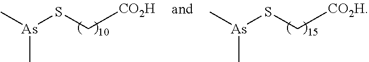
C[As](SC[CO2H])C.C[As](SC[CO2H])C
